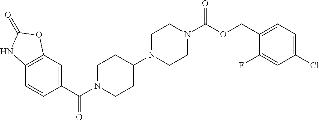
C12=C(C=C(C(N3CCC(N4CCN(C(OCC5=CC=C(Cl)C=C5F)=O)CC4)CC3)=O)C=C1)OC(=O)N2
